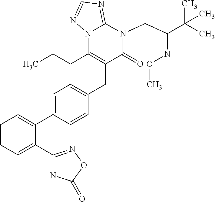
C1=CC=C(C2=NOC(=O)N2)C(C2=CC=C(CC3=C(CCC)N4C(=NC=N4)N(CC(C(C)(C)C)=NOC)C3=O)C=C2)=C1
